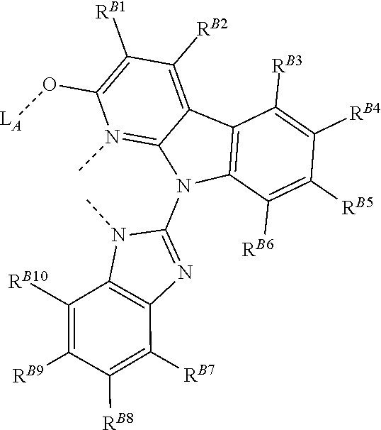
O(C1=C([RB1])C([RB2])=C2C3=C(C([RB6])=C([RB5])C([RB4])=C3[RB3])N(C3=NC4=C(N3C)C([RB10])=C([RB9])C([RB8])=C4[RB7])C2=N1C)[LA]
